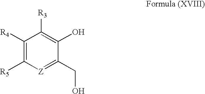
C1([R4])=C([R5])[Z]=C(CO)C(O)=C1[R3]
